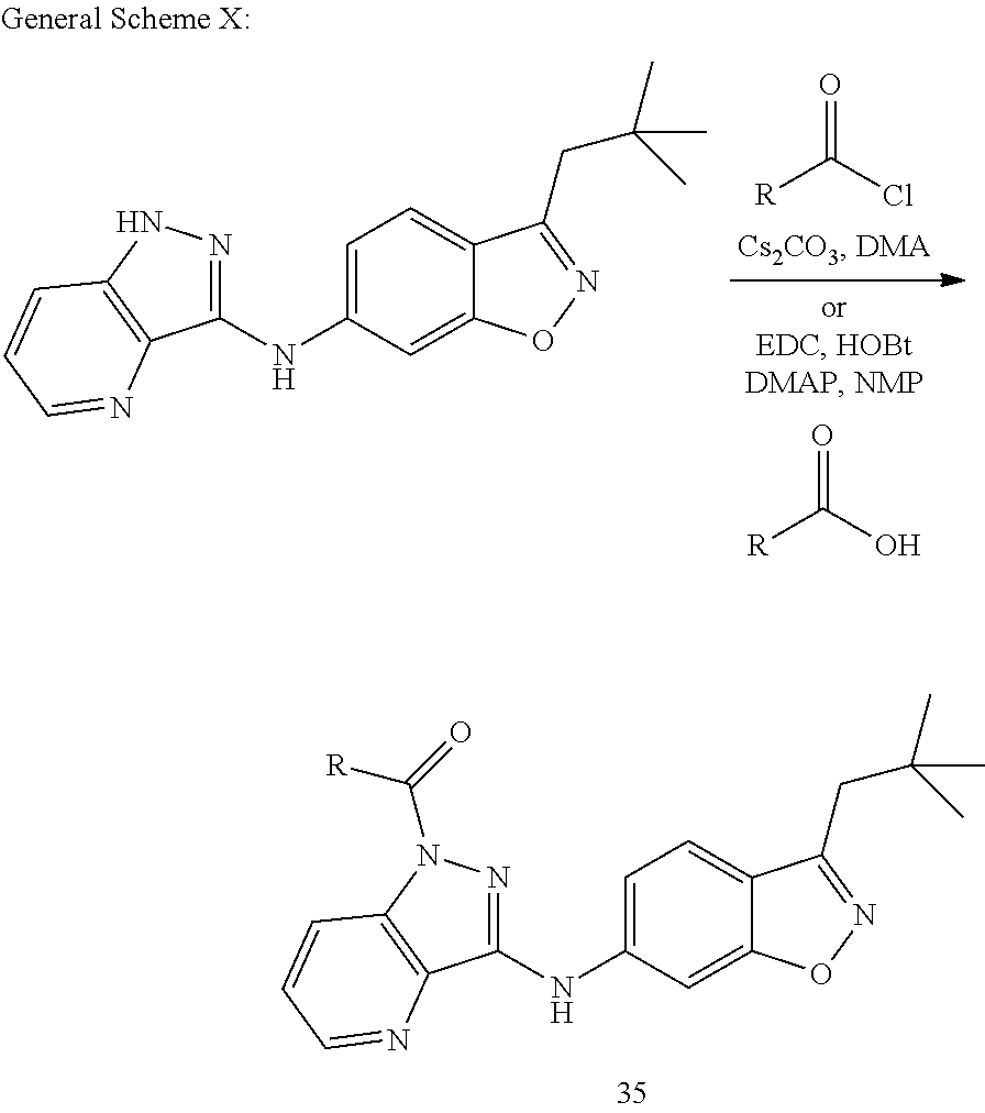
C1=C(NC2=NN(C(=O)[R])C3=C2N=CC=C3)C=C2C(=C1)C(CC(C)(C)C)=NO2.O=C(O)[R].C1=C(NC2=NNC3=C2N=CC=C3)C=C2C(=C1)C(CC(C)(C)C)=NO2.O=C(Cl)[R]
